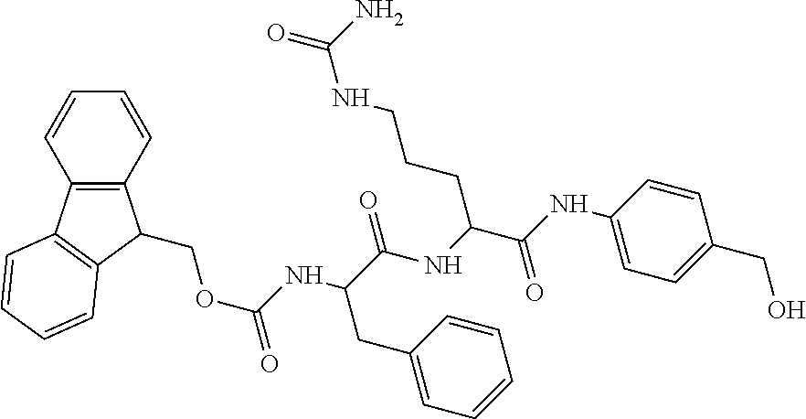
C(C(NC(C(NC1=CC=C(CO)C=C1)=O)CCCNC(=O)N)=O)(NC(=O)OCC1C2=C(C3=C1C=CC=C3)C=CC=C2)CC1=CC=CC=C1
